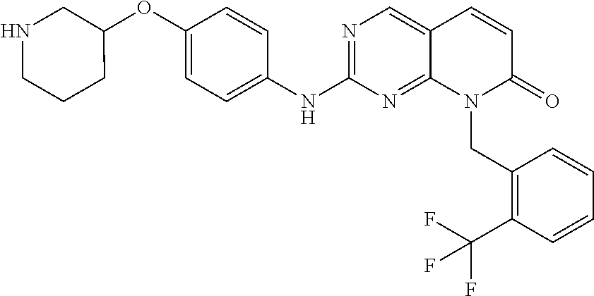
N1=C(NC2=CC=C(OC3CNCCC3)C=C2)N=C2C(=C1)C=CC(=O)N2CC1=C(C(F)(F)F)C=CC=C1
